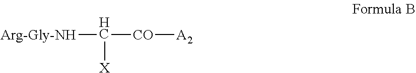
[Arg-Gly-NH]C([X])[CO][A2]
